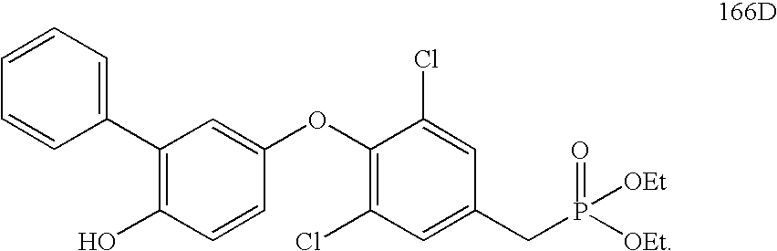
C1(C2=CC=CC=C2)=C(O)C=CC(OC2=C(Cl)C=C(CP(=O)([OEt])[OEt])C=C2Cl)=C1
